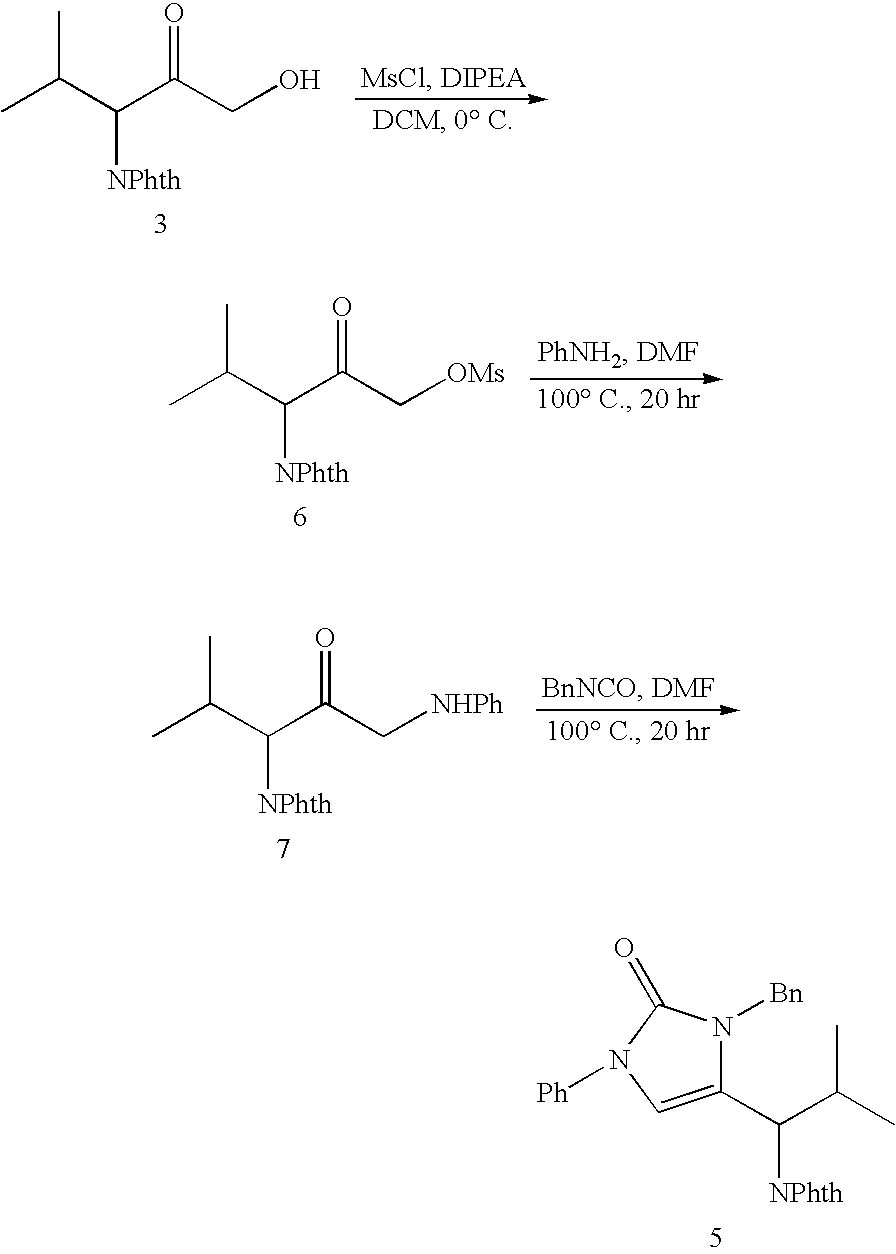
CC(C(C(CO)=O)[NPhth])C.CC(C(C(C[OMs])=O)[NPhth])C.CC(C(C(C[NHPh])=O)[NPhth])C.C1(C(C(C)C)[NPhth])=CN([Ph])C(=O)N1[Bn]
